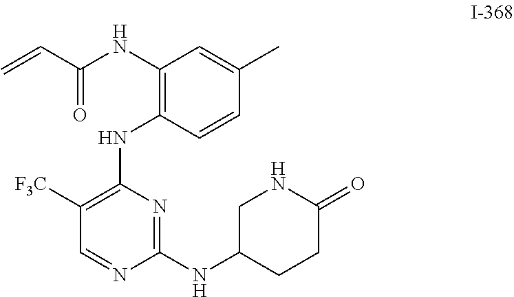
N1=C(NC2CNC(=O)CC2)N=CC([F3C])=C1NC1=C(NC(C=C)=O)C=C(C)C=C1
